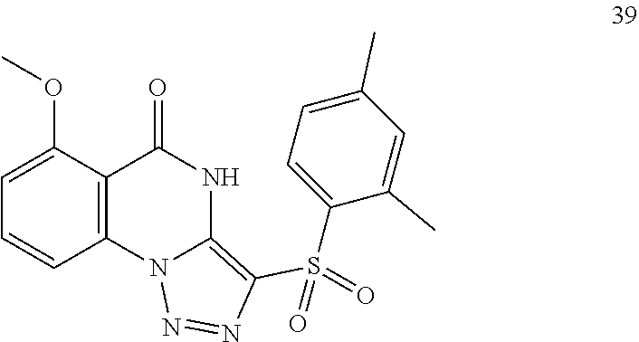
C1=C(C)C=C(C)C(S(=O)(=O)C2=C3N(C4=C(C(OC)=CC=C4)C(=O)N3)N=N2)=C1
